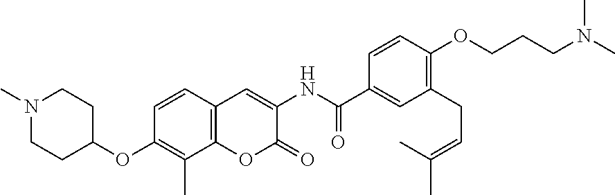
N1(C)CCC(OC2=C(C)C3=C(C=C2)C=C(NC(=O)C2=CC(CC=C(C)C)=C(OCCCN(C)C)C=C2)C(=O)O3)CC1
